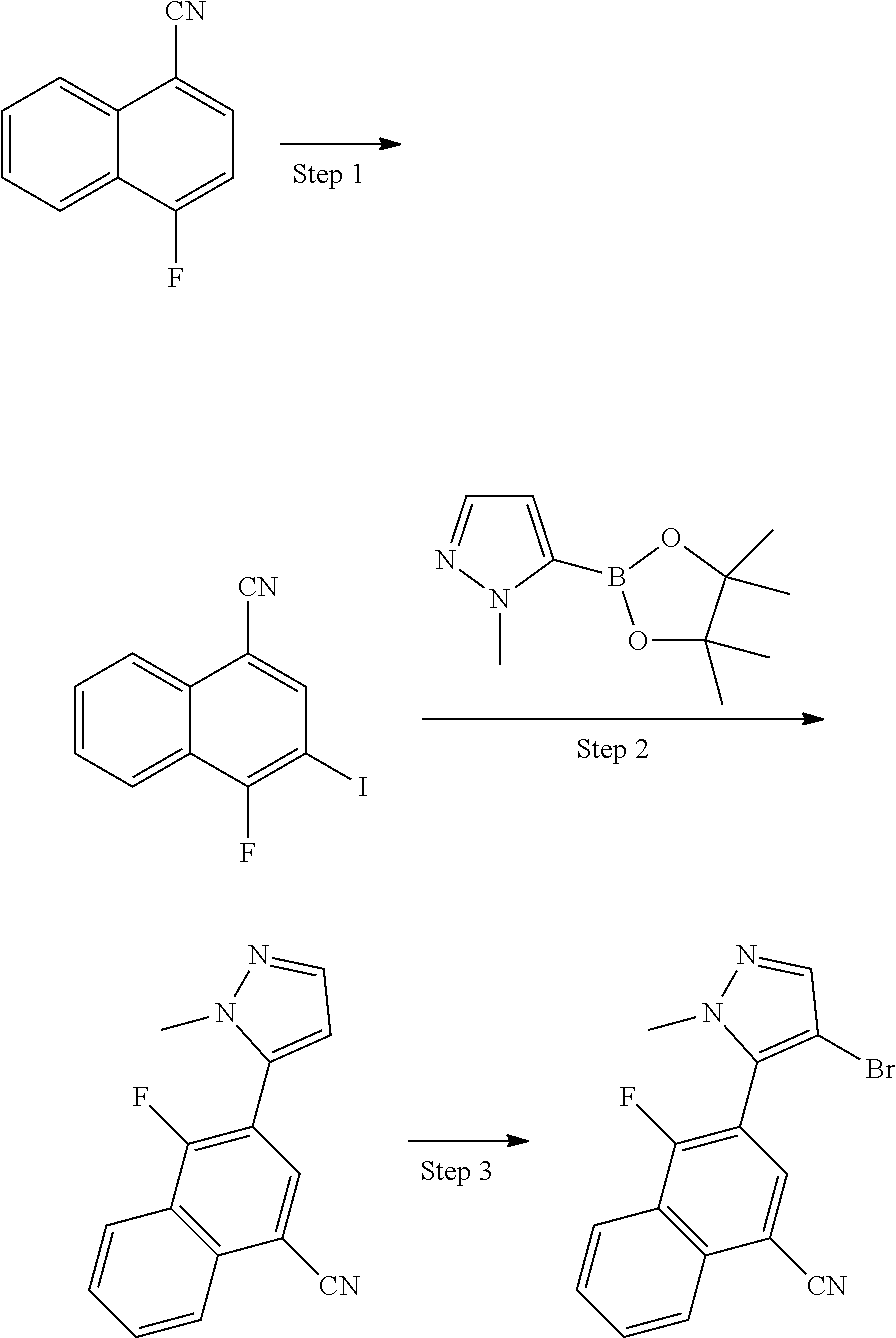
C12=CC=CC=C1C([CN])=CC=C2F.C1=C(C2=C(F)C3=C(C([CN])=C2)C=CC=C3)N(C)N=C1.C1(Br)=C(C2=C(F)C3=C(C([CN])=C2)C=CC=C3)N(C)N=C1.C1=C(B2OC(C)(C)C(C)(C)O2)N(C)N=C1.C12=CC=CC=C1C([CN])=CC(I)=C2F
